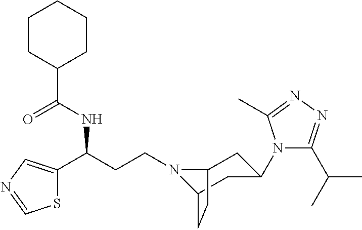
N1(CCC(C2=CN=CS2)NC(C2CCCCC2)=O)C2CC(N3C(C(C)C)=NN=C3C)CC1CC2
